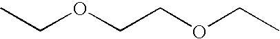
CCOCCOCC
